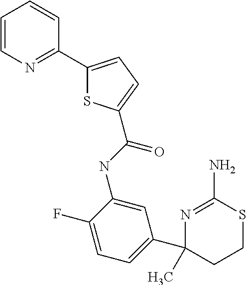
N1=C(N)SCCC1(C1=CC=C(F)C(NC(=O)C2=CC=C(C3=NC=CC=C3)S2)=C1)C
